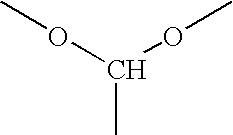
C(C)(OC)OC
